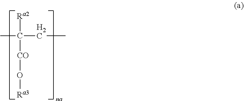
CC(CC)([Ra2])[CO]O[Ra3]
